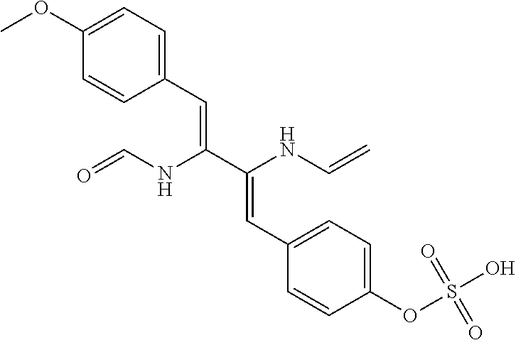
C1(C=C(C(NC=C)=CC2=CC=C(OS(=O)(=O)O)C=C2)NC=O)=CC=C(OC)C=C1
